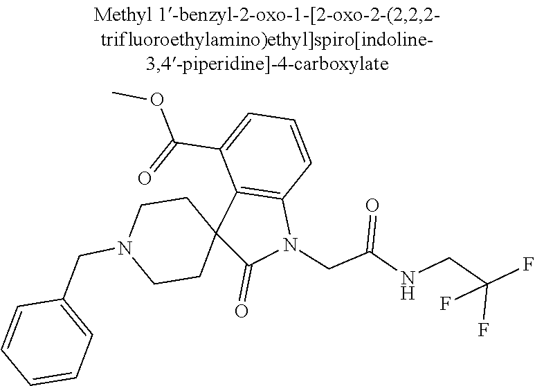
C12=C(C=CC=C1C(OC)=O)N(CC(=O)NCC(F)(F)F)C(=O)C21CCN(CC2=CC=CC=C2)CC1
